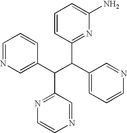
C1=NC=C(C(C(C2=CC=CN=C2)C2=NC(N)=CC=C2)C2=NC=CN=C2)C=C1
